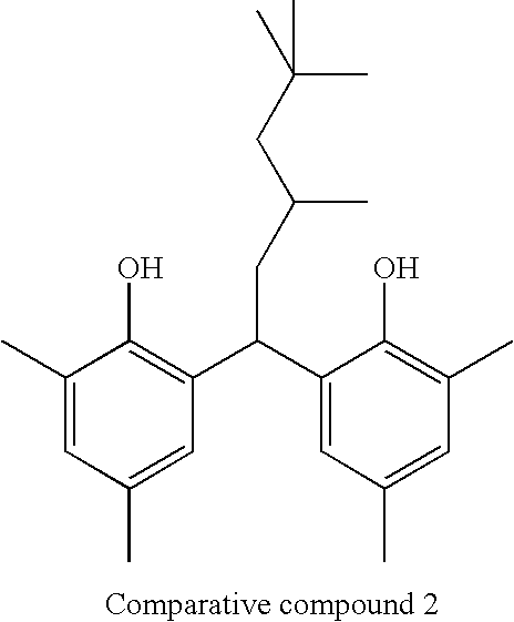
C1(C)=CC(C)=CC(C(C2=CC(C)=CC(C)=C2O)CC(CC(C)(C)C)C)=C1O
